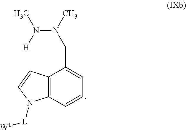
C12=C(C=CC=C1CN(N([H])C)C)N([L][W1])C=C2
